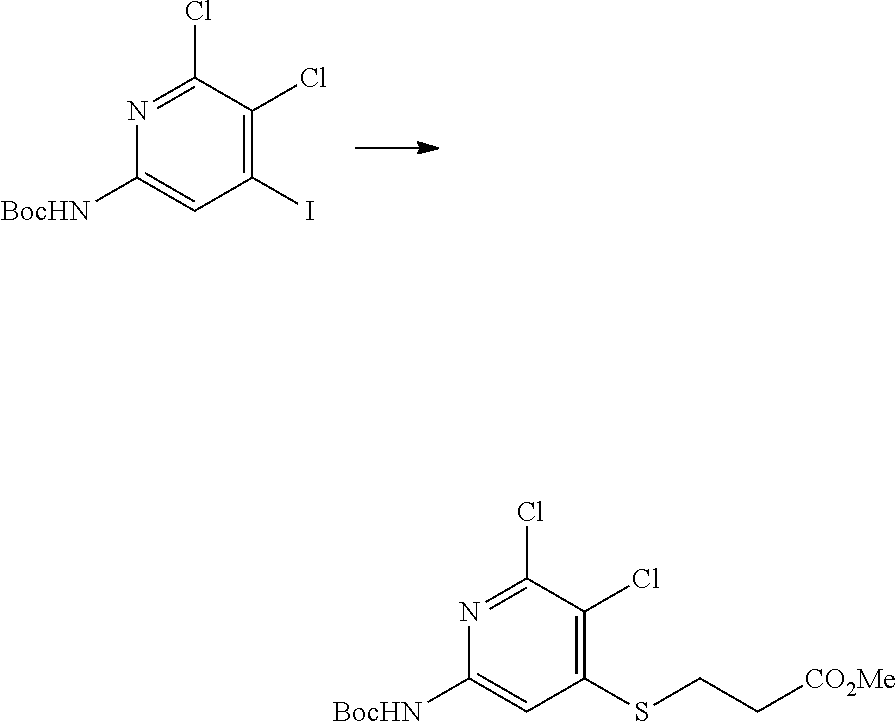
C1(I)=C(Cl)C(Cl)=NC([BocHN])=C1.C1(SCC[CO2Me])=C(Cl)C(Cl)=NC([BocHN])=C1
